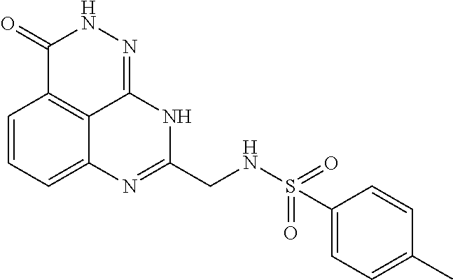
C1=CC=C2C3=C1C(=O)NN=C3NC(CNS(=O)(=O)C1=CC=C(C)C=C1)=N2
